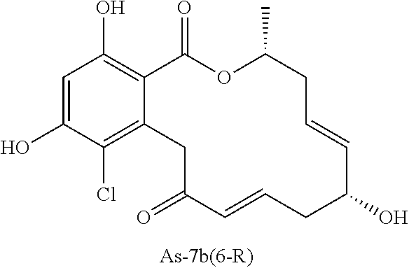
C12=C(O)C=C(O)C(Cl)=C1CC(=O)C=CCC(O)C=CCC(C)OC2=O
